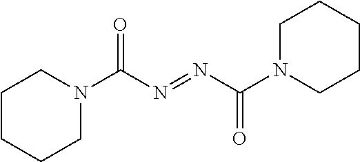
C1CCCN(C(N=NC(N2CCCCC2)=O)=O)C1
